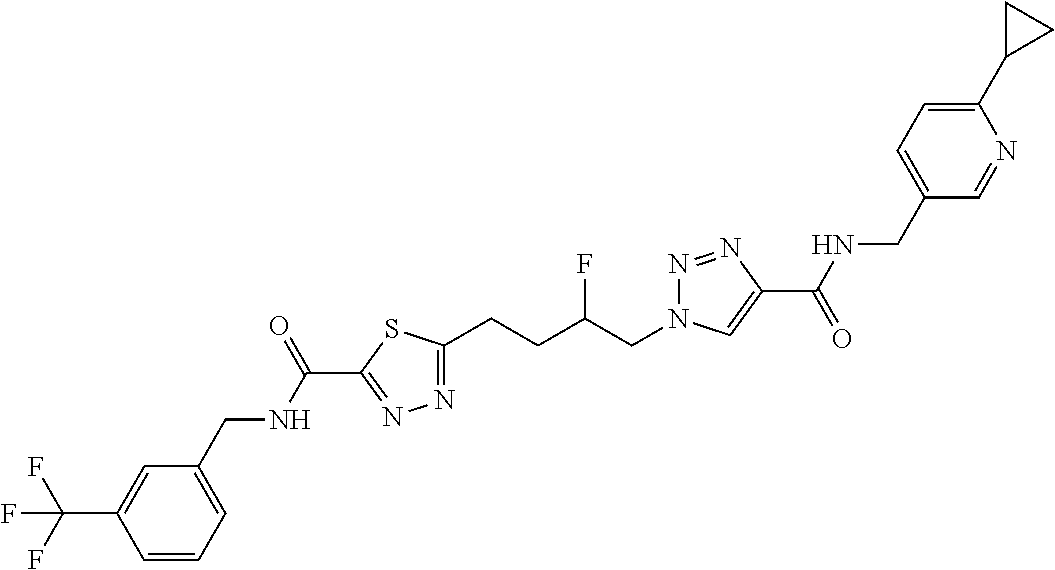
C1(C(NCC2=CC=CC(C(F)(F)F)=C2)=O)=NN=C(CCC(CN2N=NC(C(=O)NCC3=CC=C(C4CC4)N=C3)=C2)F)S1
